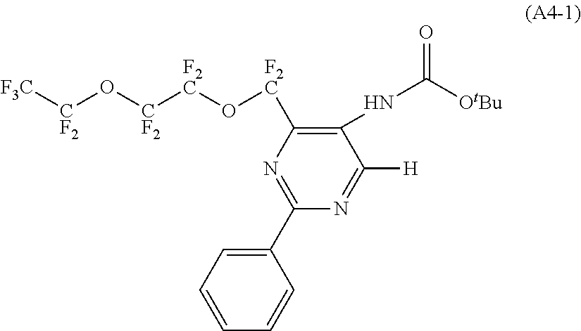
[F3C][CF2]O[CF2][F2C]O[F2C]C1=C(NC([OtBu])=O)C([H])=NC(C2=CC=CC=C2)=N1
